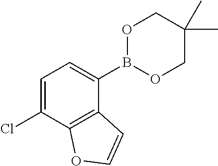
C1=C(Cl)C2=C(C(B3OCC(C)(C)CO3)=C1)C=CO2
